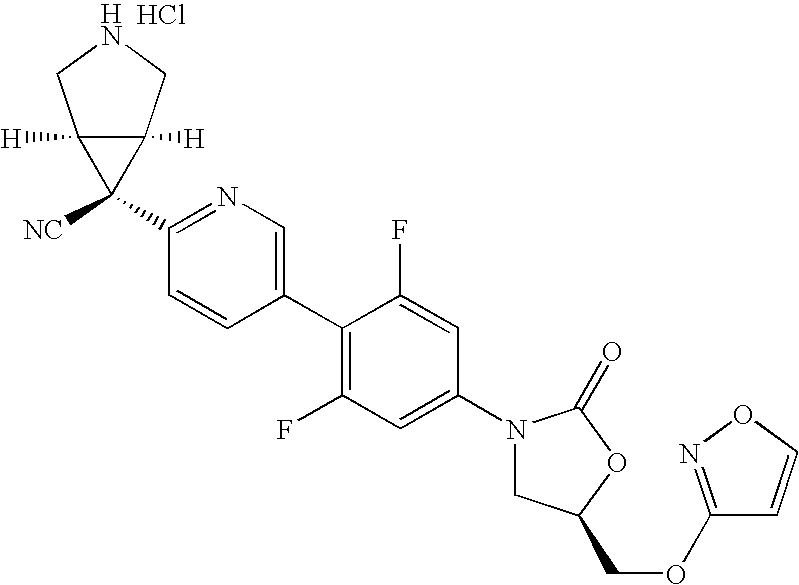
C1(N2CC(COC3=NOC=C3)OC2=O)=CC(F)=C(C2=CN=C(C3([NC])C4([H])C3([H])CNC4)C=C2)C(F)=C1.Cl
